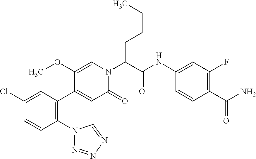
C1(Cl)=CC(C2=CC(=O)N(C(C(NC3=CC(F)=C(C(=O)N)C=C3)=O)CCCC)C=C2OC)=C(N2N=NN=C2)C=C1
